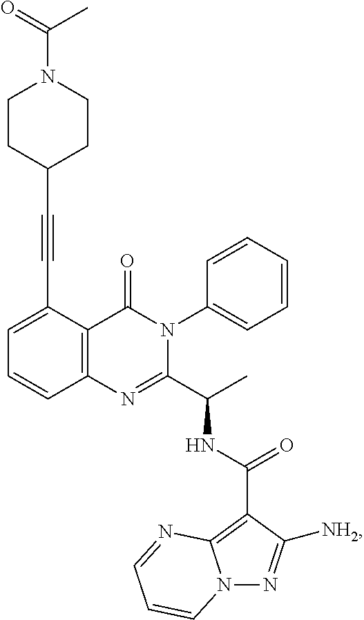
C1(C#CC2CCN(C(=O)C)CC2)=CC=CC2=C1C(=O)N(C1=CC=CC=C1)C(C(C)NC(C1=C3N(N=C1[NH2])C=CC=N3)=O)=N2
